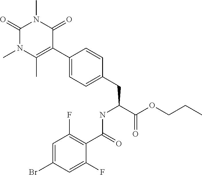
C1=C(Br)C=C(F)C(C(=O)NC(C(OCCC)=O)CC2=CC=C(C3=C(C)N(C)C(=O)N(C)C3=O)C=C2)=C1F
